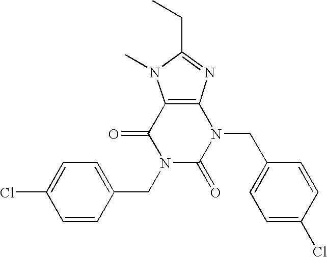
C12=C(N=C(CC)N1C)N(CC1=CC=C(Cl)C=C1)C(=O)N(CC1=CC=C(Cl)C=C1)C2=O
